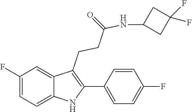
N(C(CCC1=C(C2=CC=C(F)C=C2)NC2=CC=C(F)C=C12)=O)C1CC(F)(F)C1
